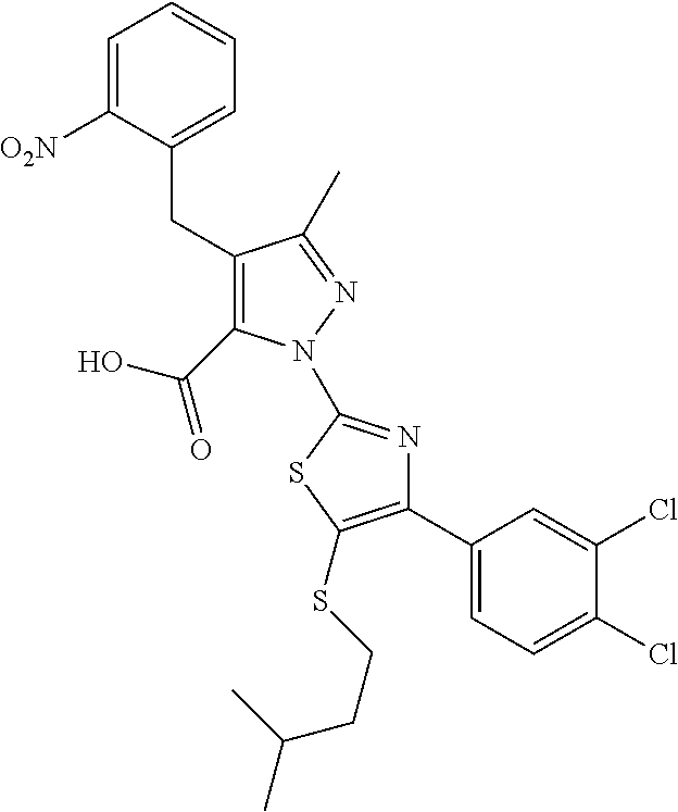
C(C1=C(C(O)=O)N(C2=NC(C3=CC=C(Cl)C(Cl)=C3)=C(SCCC(C)C)S2)N=C1C)C1=CC=CC=C1[O2N]
